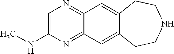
C1(NC)=CN=C2C(=N1)C=C1C(=C2)CCNCC1
